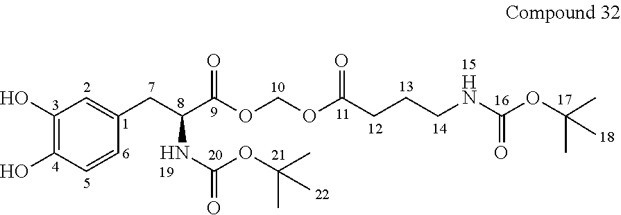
C1(O)=C(O)C=CC(CC(C(OCOC(=O)CCCNC(OC(C)(C)C)=O)=O)NC(OC(C)(C)C)=O)=C1
